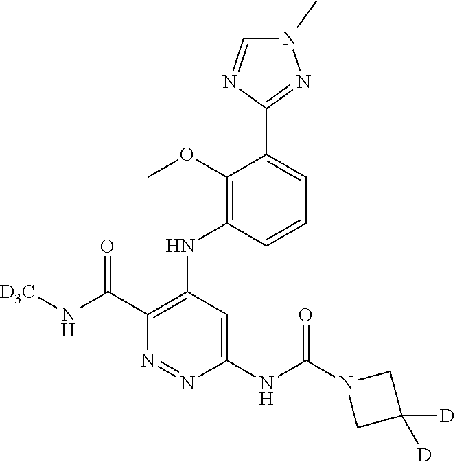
C1=CC(NC2=C(C(N[D3C])=O)N=NC(NC(N3CC([D])([D])C3)=O)=C2)=C(OC)C(C2=NN(C)C=N2)=C1
